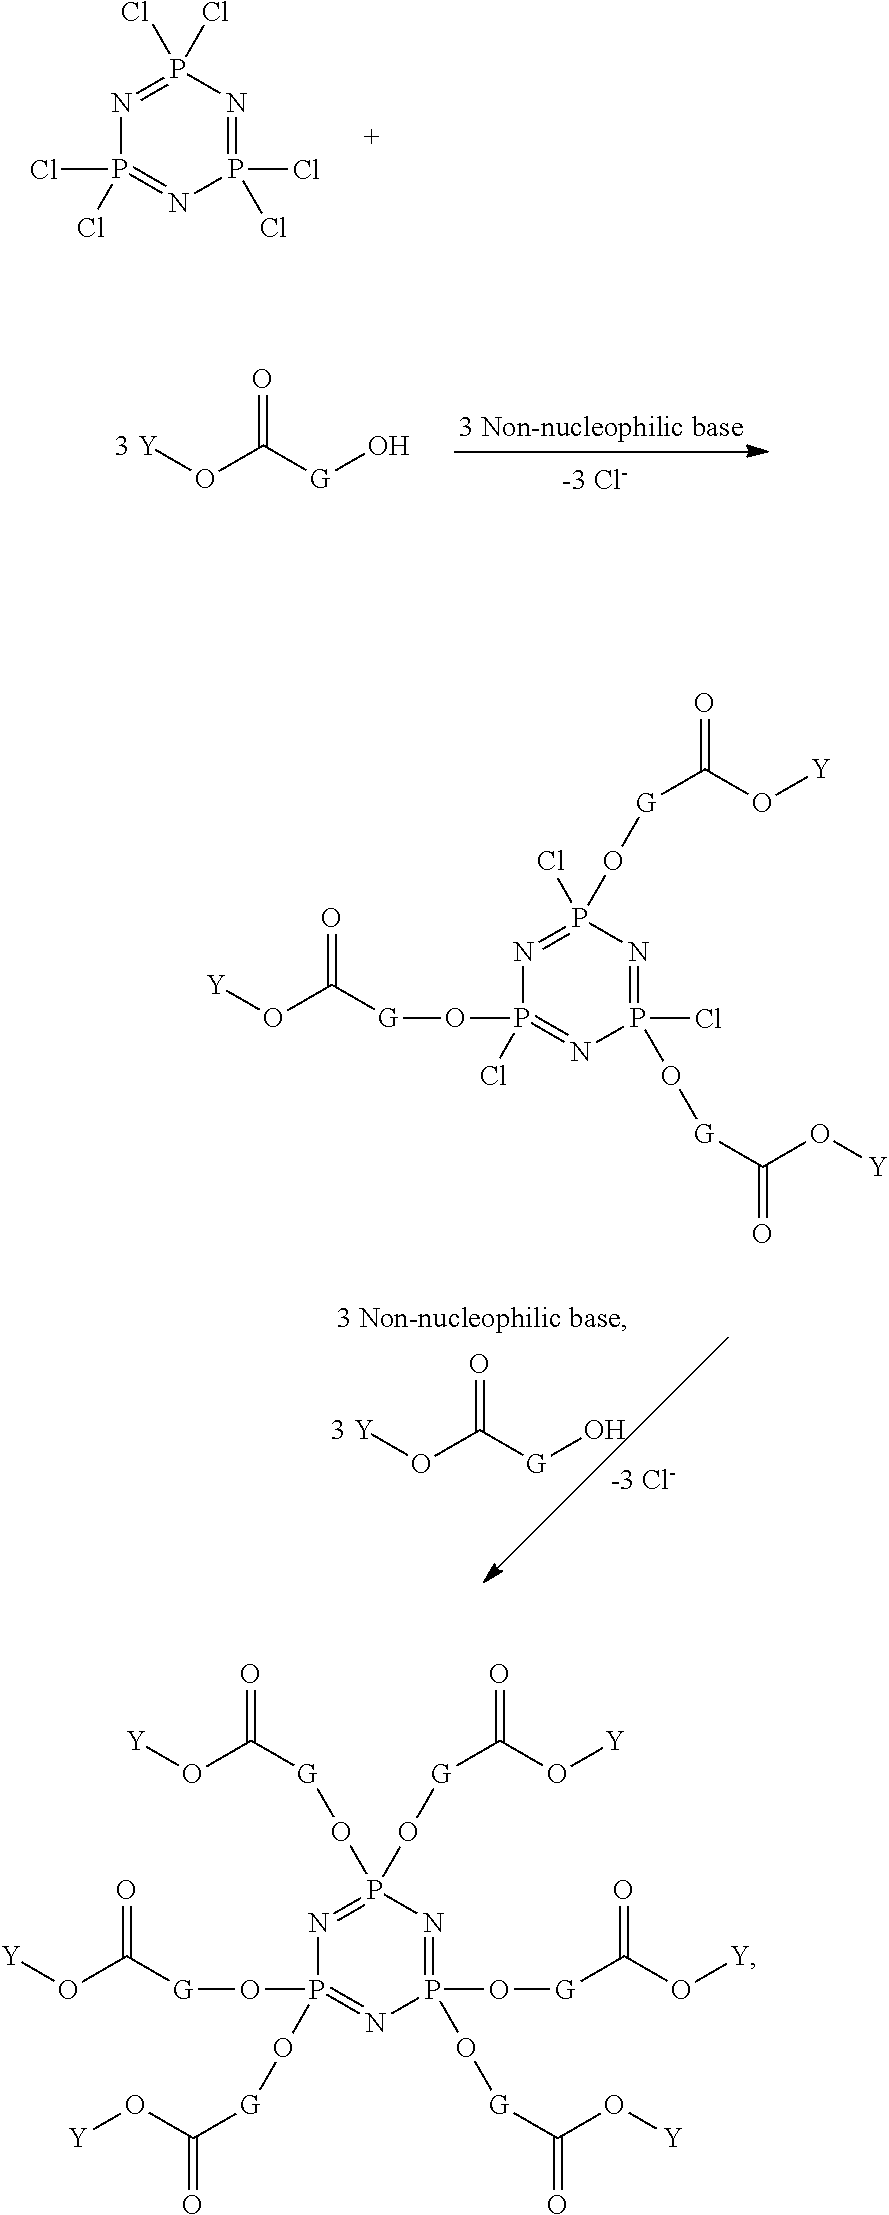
P1(Cl)(Cl)=NP(Cl)(Cl)=NP(Cl)(Cl)=N1.[3 Y]OC([G]O)=O.[3 Y]OC([G]O)=O.P1(Cl)(O[G]C(O[Y])=O)=NP(Cl)(O[G]C(O[Y])=O)=NP(Cl)(O[G]C(O[Y])=O)=N1.P1(O[G]C(O[Y])=O)(O[G]C(O[Y])=O)=NP(O[G]C(O[Y])=O)(O[G]C(O[Y])=O)=NP(O[G]C(O[Y])=O)(O[G]C(O[Y])=O)=N1
